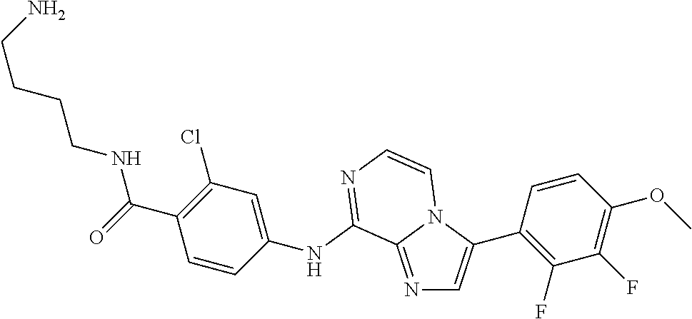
N1=C2N(C(C3=C(F)C(F)=C(OC)C=C3)=C1)C=CN=C2NC1=CC(Cl)=C(C(NCCCCN)=O)C=C1
